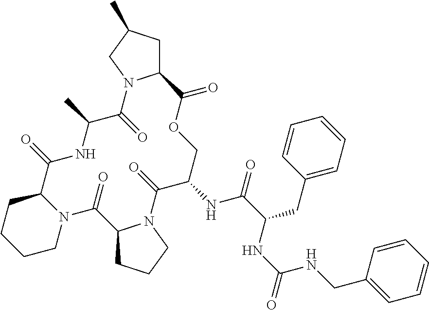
N12C(CCCC1)C(=O)NC(C)C(=O)N1C(CC(C)C1)C(=O)OCC(NC(C(NC(NCC1=CC=CC=C1)=O)CC1=CC=CC=C1)=O)C(=O)N1C(C2=O)CCC1
